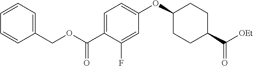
C1(COC(C2=CC=C(OC3CCC(C([OEt])=O)CC3)C=C2F)=O)=CC=CC=C1
